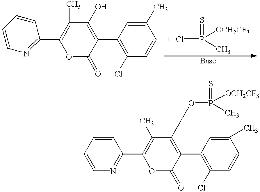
C1=CC=CN=C1C1=C(C)C(O)=C(C2=C(Cl)C=CC(C)=C2)C(=O)O1.ClP(=S)([OCH2CF3])C.C1=CC=CN=C1C1=C(C)C(OP(=S)([OCH2CF3])C)=C(C2=C(Cl)C=CC(C)=C2)C(=O)O1
